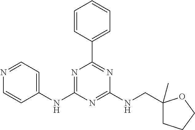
C1(NC2=NC(C3=CC=CC=C3)=NC(NCC3(C)CCCO3)=N2)=CC=NC=C1
